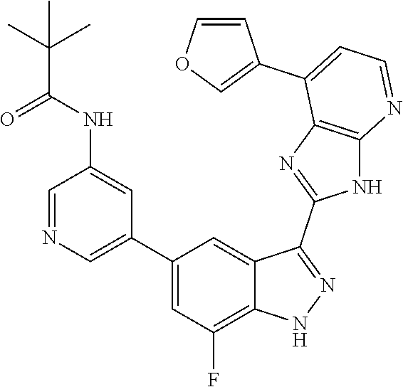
C1=NC=C(C2=CC(F)=C3C(=C2)C(C2=NC4=C(N2)N=CC=C4C2=COC=C2)=NN3)C=C1NC(C(C)(C)C)=O
